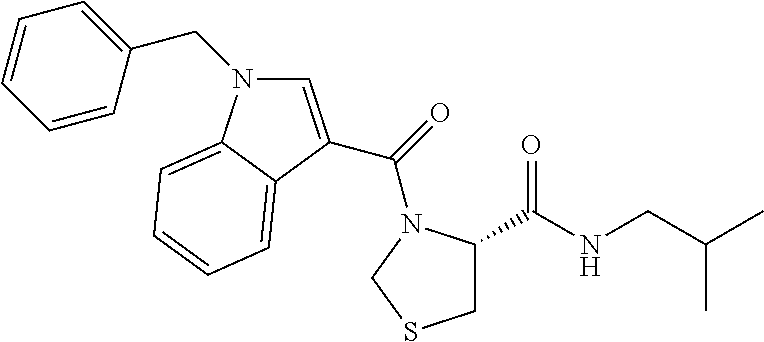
C1=C(C(=O)N2C(C(NCC(C)C)=O)CSC2)C2=CC=CC=C2N1CC1=CC=CC=C1
